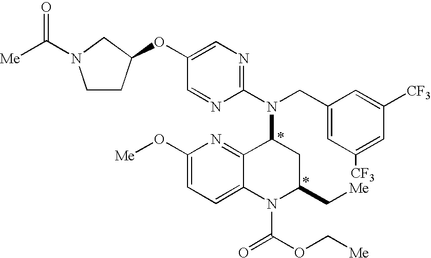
C1=C(OC2CCN(C([Me])=O)C2)C=NC(N(CC2=CC([CF3])=CC([CF3])=C2)C2C3=NC(O[Me])=CC=C3N(C(=O)OC[Me])C(C[Me])C2)=N1
